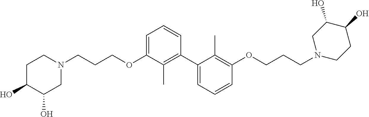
C1=C(OCCCN2CCC(O)C(O)C2)C(C)=C(C2=CC=CC(OCCCN3CCC(O)C(O)C3)=C2C)C=C1
